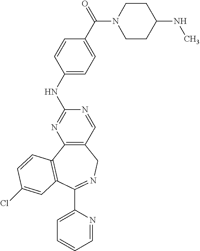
C12=C(C3=C(C(C4=CC=CC=N4)=NC1)C=C(Cl)C=C3)N=C(NC1=CC=C(C(=O)N3CCC(NC)CC3)C=C1)N=C2
